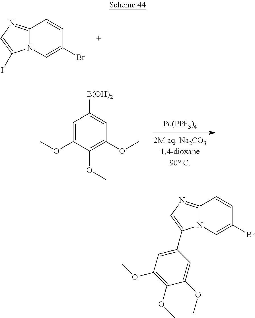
C12=NC=C(I)N1C=C(Br)C=C2.[Pd(PPh3)4].C1=C(OC)C(OC)=C(OC)C=C1[B(OH)2].C12=NC=C(C3=CC(OC)=C(OC)C(OC)=C3)N1C=C(Br)C=C2
